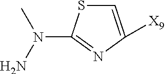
C1=C([X9])N=C(N(C)N)S1
